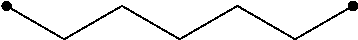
C(CCCCC)C
